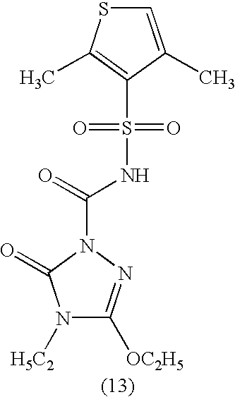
N1([H5C2])C([OC2H5])=NN(C(=O)NS(C2=C(C)SC=C2C)(=O)=O)C1=O
